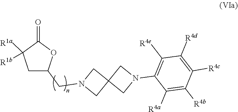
C1C(CN2CC3(C2)CN(C2=C([R4e])C([R4d])=C([R4c])C([R4b])=C2[R4a])C3)OC(=O)C1([R1b])[R1a]
